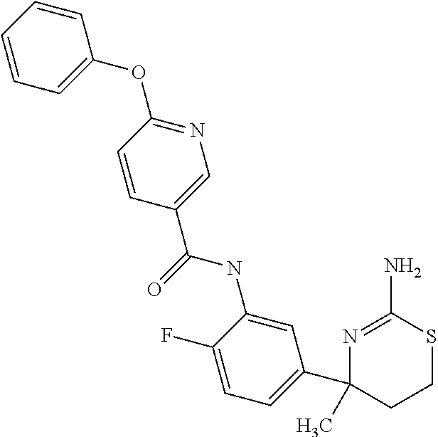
CC1(C2=CC=C(F)C(NC(C3=CN=C(OC4=CC=CC=C4)C=C3)=O)=C2)N=C(N)SCC1
